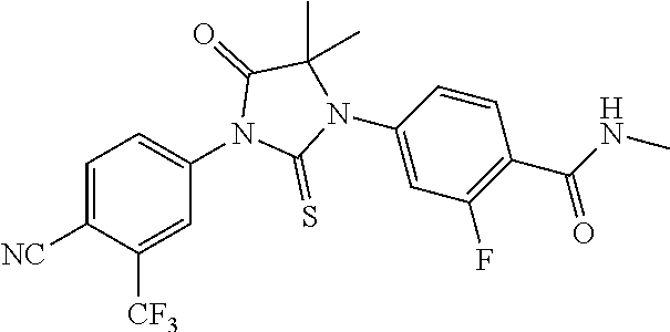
C1=C([NC])C([CF3])=CC(N2C(=S)N(C3=CC(F)=C(C(=O)NC)C=C3)C(C)(C)C2=O)=C1
